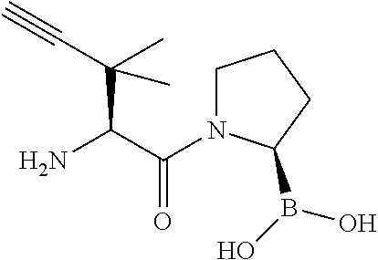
NC(C(=O)N1CCCC1B(O)O)C(C#C)(C)C
